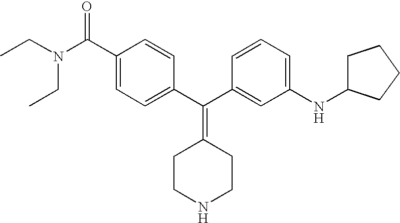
CCN(CC)C(C1=CC=C(C(C2=CC(NC3CCCC3)=CC=C2)=C2CCNCC2)C=C1)=O
